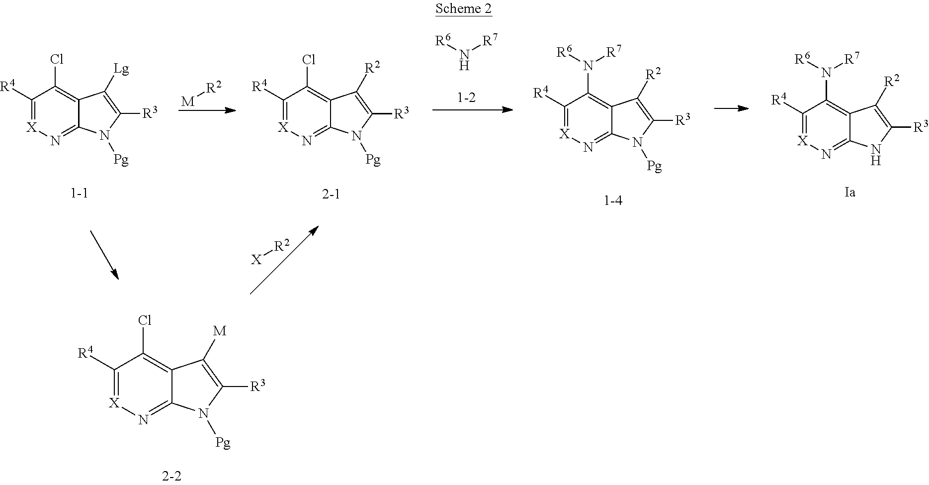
C1([R4])=[X]N=C2C(=C1Cl)C([M])=C([R3])N2[Pg].[X][R2].[R6]N[R7].[M][R2].C1([R4])=[X]N=C2C(=C1Cl)C([Lg])=C([R3])N2[Pg].C1([R4])=[X]N=C2C(=C1N([R7])[R6])C([R2])=C([R3])N2.C1([R4])=[X]N=C2C(=C1Cl)C([R2])=C([R3])N2[Pg].C1([R4])=[X]N=C2C(=C1N([R7])[R6])C([R2])=C([R3])N2[Pg]
